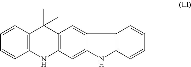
C12=C(C=C3C(=C1)NC1=C3C=CC=C1)C(C)(C)C1=C(C=CC=C1)N2
